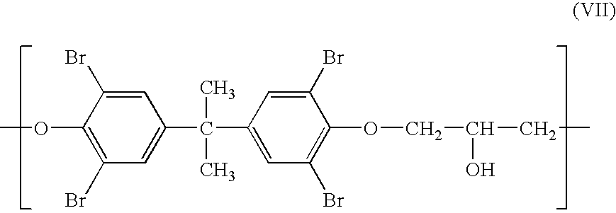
COC1=C(Br)C=C(C(C2=CC(Br)=C(OCC(CC)O)C(Br)=C2)(C)C)C=C1Br
